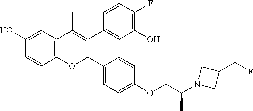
C12=C(C=C(O)C=C1)C(C)=C(C1=CC(O)=C(F)C=C1)C(C1=CC=C(OCC(N3CC(CF)C3)C)C=C1)O2
